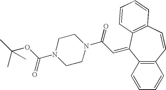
C12=C(C=CC=C1)C(=CC(N1CCN(C(OC(C)(C)C)=O)CC1)=O)C1=C(C=C2)C=CC=C1
